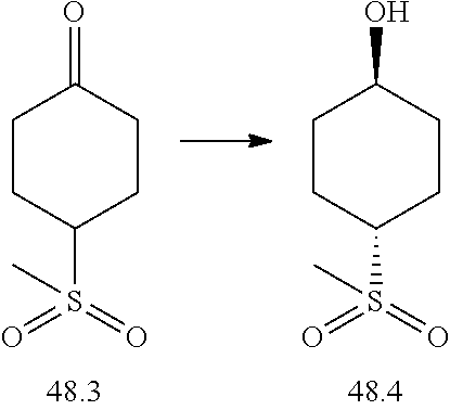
C1CC(S(=O)(=O)C)CCC1O.C1CC(S(=O)(=O)C)CCC1=O
